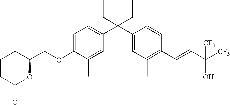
C1=C(OCC2OC(=O)CCC2)C(C)=CC(C(C2=CC(C)=C(C=CC([CF3])(O)[CF3])C=C2)(CC)CC)=C1
